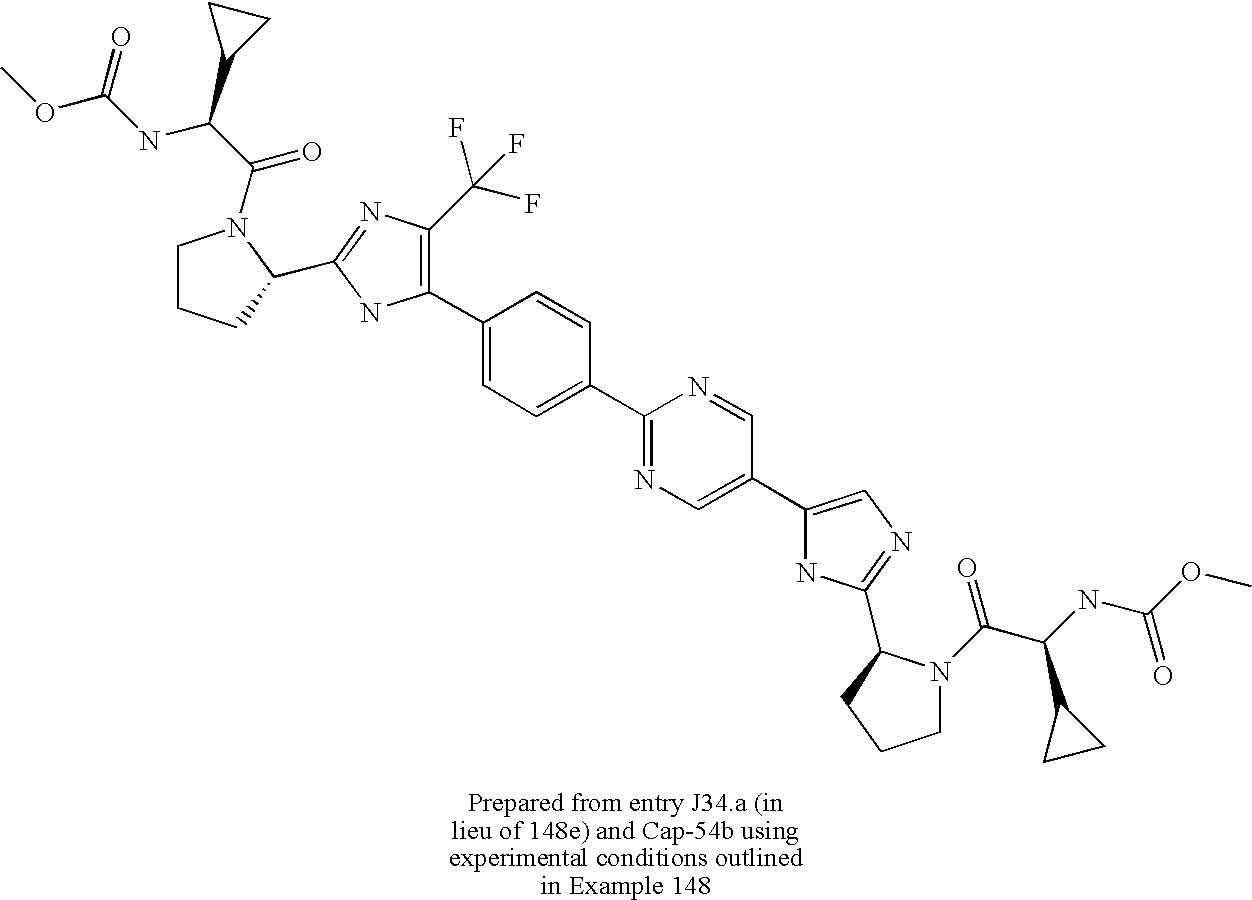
C1CCC(C2=NC(C(F)(F)F)=C(C3=CC=C(C4=NC=C(C5=CN=C(C6N(C(=O)C(NC(OC)=O)C7CC7)CCC6)N5)C=N4)C=C3)N2)N1C(C(C1CC1)NC(OC)=O)=O
